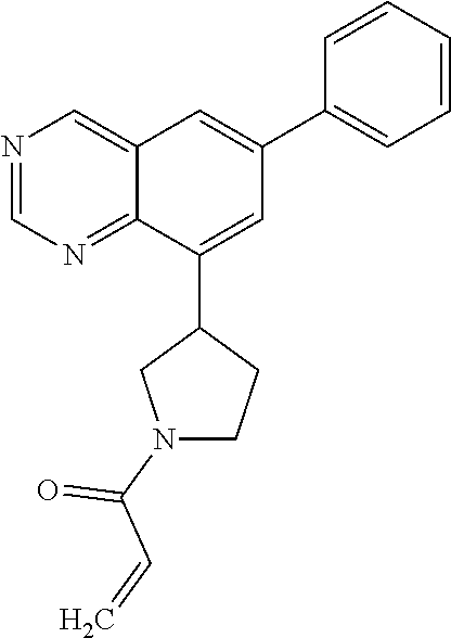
N1=CN=C2C(=C1)C=C(C1=CC=CC=C1)C=C2C1CN(C(C=C)=O)CC1
